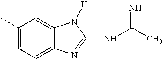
C1(C)=CC=C2C(=C1)N([H])C(NC(C)=N)=N2
